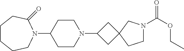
N1(C2CCN(C3CC4(C3)CCN(C(OCC)=O)C4)CC2)C(=O)CCCCC1
